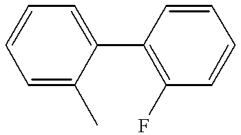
C1(C2=CC=CC=C2C)=C(F)C=CC=C1
